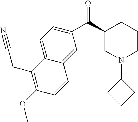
C1N(C2CCC2)CCCC1C(C1=CC=C2C(=C1)C=CC(OC)=C2CC#N)=O
